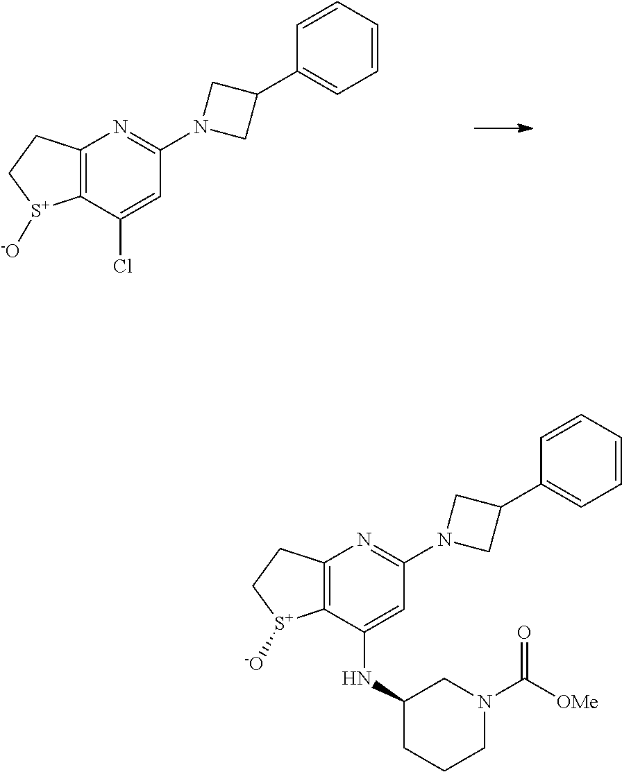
C12=C(C(Cl)=CC(N3CC(C4=CC=CC=C4)C3)=N1)[S+]([-O])CC2.C12=C(C(NC3CCCN(C(=O)[OMe])C3)=CC(N3CC(C4=CC=CC=C4)C3)=N1)[S+]([-O])CC2
